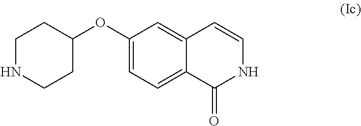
C1(OC2CCNCC2)=CC=C2C(=C1)C=CNC2=O
